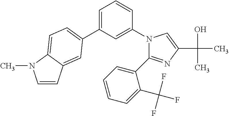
CN1C=CC2=CC(C3=CC=CC(N4C(C5=CC=CC=C5C(F)(F)F)=NC(C(O)(C)C)=C4)=C3)=CC=C21
